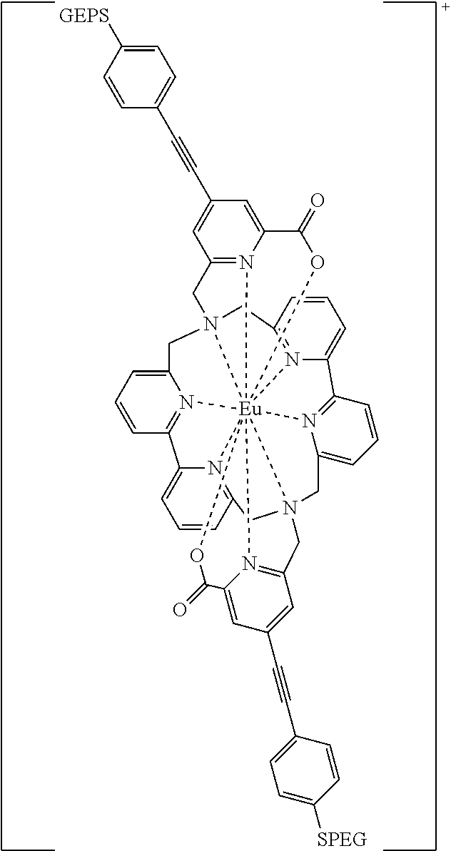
C12=N3[Eu]456789%10%11N%12=C(C=CC=C%12CN4(CC4=N5C(=CC(C#CC5=CC=C([GEPS])C=C5)=C4)C(=O)O6)CC4=N7C(=CC=C4)C4=N8C(=CC=C4)CN9(C1)CC1=N%10C(=CC(C#CC4=CC=C([SPEG])C=C4)=C1)C(=O)O%11)C3=CC=C2
